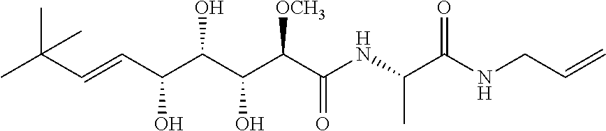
CC(C=CC(C(C(C(C(NC(C(NCC=C)=O)C)=O)[OCH3])O)O)O)(C)C
